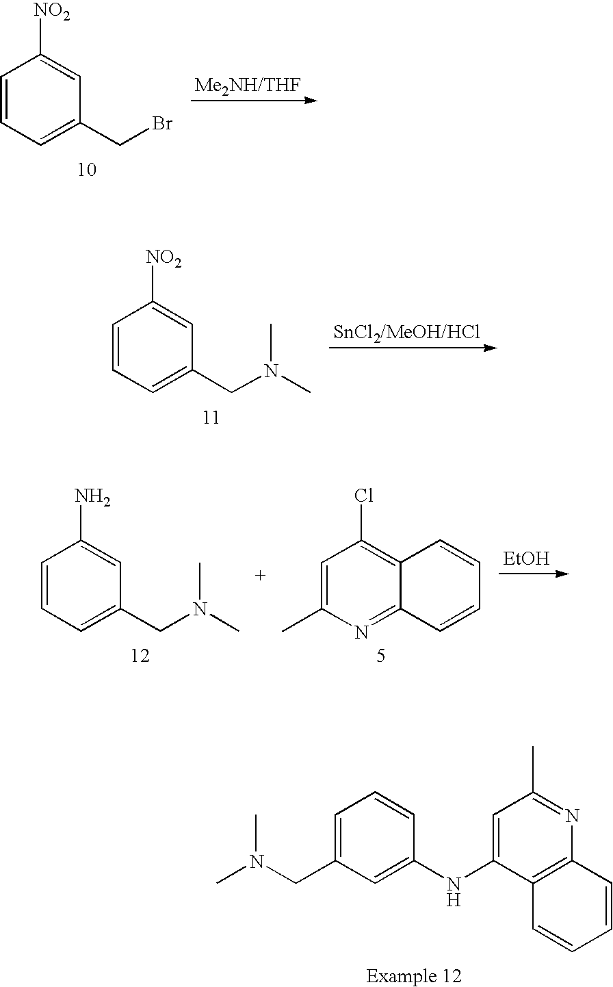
C1=CC=C(CBr)C=C1[NO2].C1=CC=C(CN(C)C)C=C1N.C1=C(C)N=C2C(=C1Cl)C=CC=C2.[EtOH].CN(CC1=CC=CC(NC2=CC(C)=NC3=C2C=CC=C3)=C1)C.C1=CC=C(CN(C)C)C=C1[NO2]
